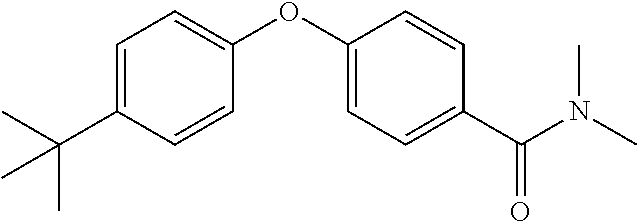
CC(C1=CC=C(OC2=CC=C(C(=O)N(C)C)C=C2)C=C1)(C)C
